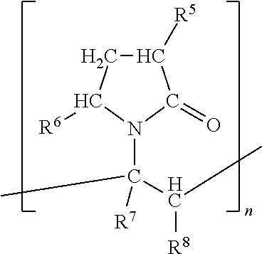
C1([R5])CC([R6])N(C([R7])(C(C)[R8])C)C1=O
